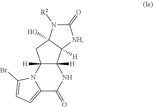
C12=CC=C(Br)N1C1([H])C([H])(NC2=O)C2([H])C(O)(C1)N([R2])C(=O)[NH]2
